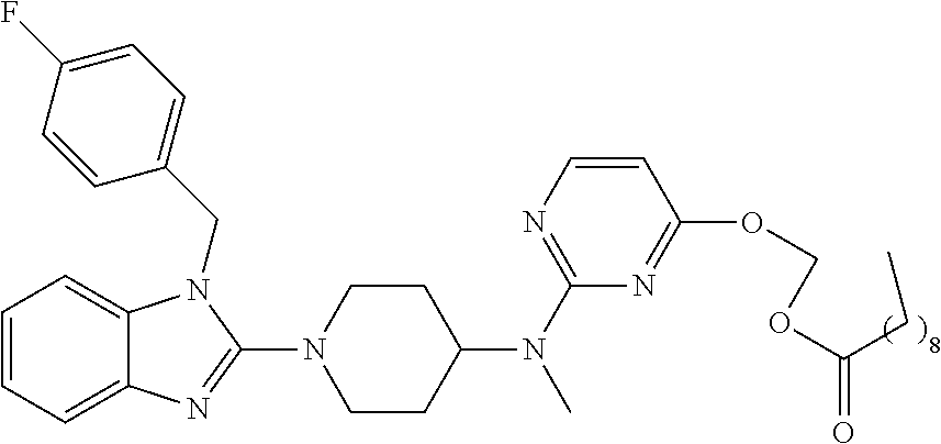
C1=CC=C2C(=C1)N(CC1=CC=C(F)C=C1)C(N1CCC(N(C3=NC=CC(OCOC(=O)CC)=N3)C)CC1)=N2
